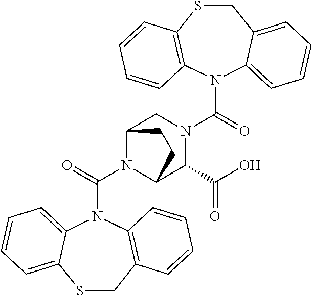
N1(C(=O)N2CC3N(C(=O)N4C5=CC=CC=C5SCC5=C4C=CC=C5)C(C2C(O)=O)CC3)C2=CC=CC=C2CSC2=C1C=CC=C2
